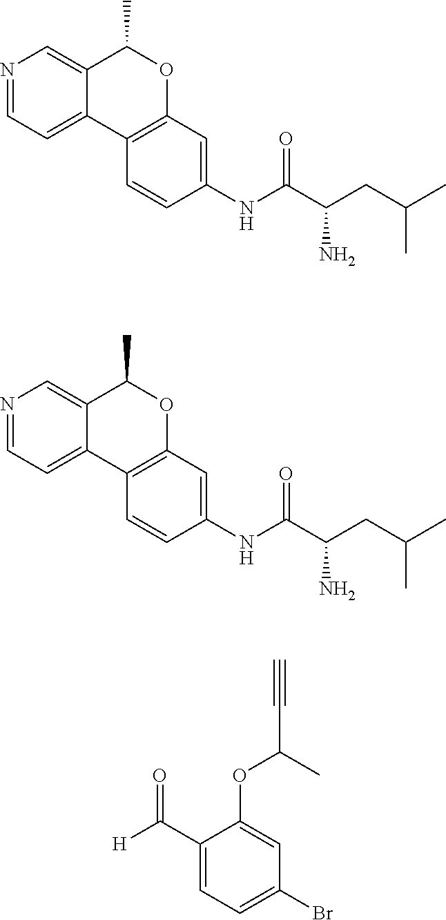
C12=CC=NC=C1C(C)OC1=C2C=CC(NC(C(CC(C)C)N)=O)=C1.C12=CC=NC=C1C(C)OC1=C2C=CC(NC(C(CC(C)C)N)=O)=C1.C1(C([H])=O)=CC=C(Br)C=C1OC(C)C#C
